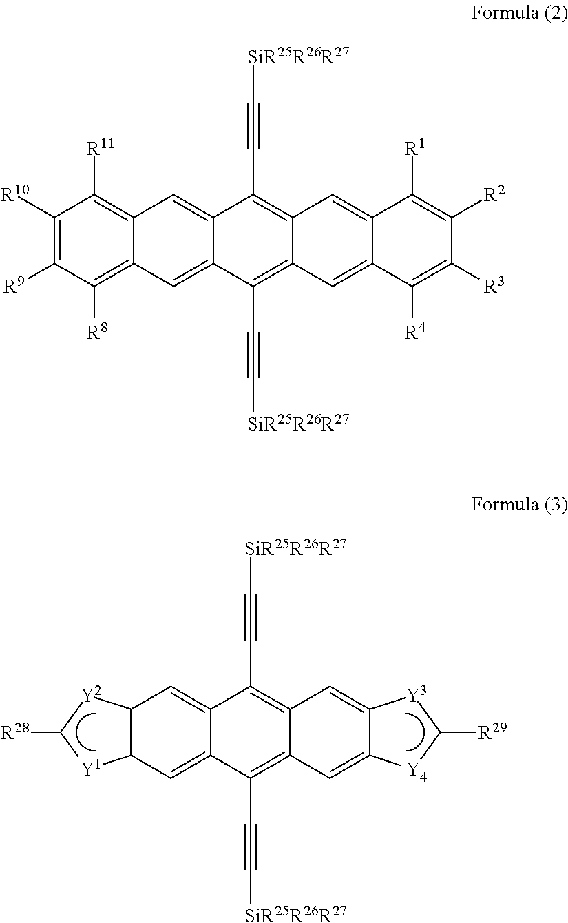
C12C(C=C3C(=C1)C(C#C[SiR25R26R27])=C1C(=C3C#C[SiR25R26R27])C=C3C(=C1)[Y4]C([R29])[Y3]3)[Y2]C([R28])[Y1]2.C1([R10])=C([R9])C([R8])=C2C(=C1[R11])C=C1C(=C2)C(C#C[SiR25R26R27])=C2C(=C1C#C[SiR25R26R27])C=C1C(=C2)C([R4])=C([R3])C([R2])=C1[R1]
